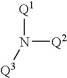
[Q2]N([Q1])[Q3]
